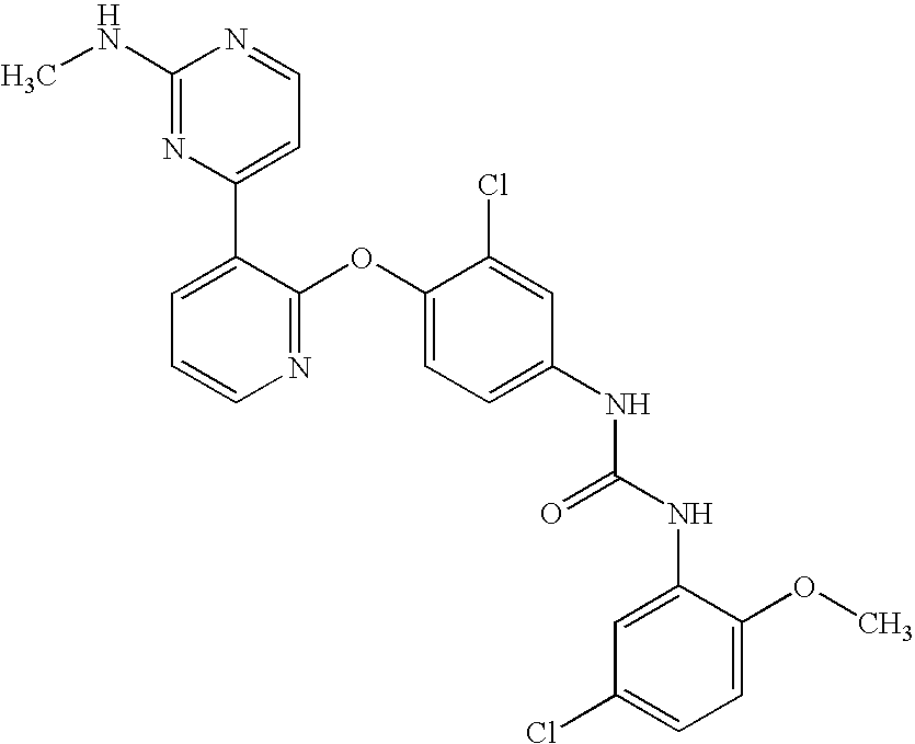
C1(NC)=NC(C2=CC=CN=C2OC2=CC=C(NC(NC3=CC(Cl)=CC=C3OC)=O)C=C2Cl)=CC=N1
